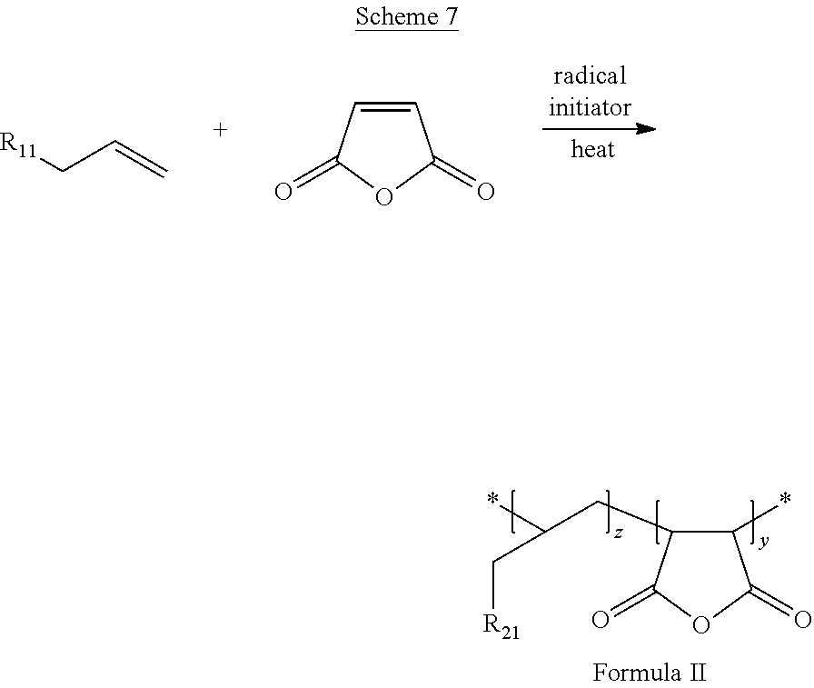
[R11]CC=C.C1=CC(=O)OC1=O.C1(CC(*)C[R21])C(*)C(=O)OC1=O
